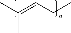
C(C)(C)=CCC
